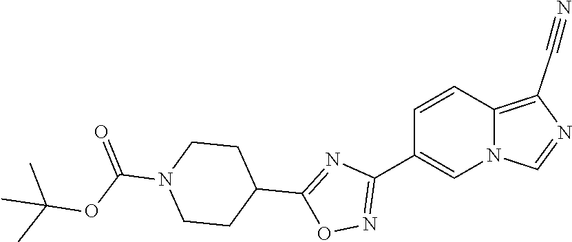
C1(C2=NOC(C3CCN(C(=O)OC(C)(C)C)CC3)=N2)=CN2C(=C(C#N)N=C2)C=C1
